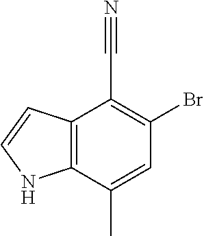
C12=C(C(C)=CC(Br)=C1C#N)NC=C2
